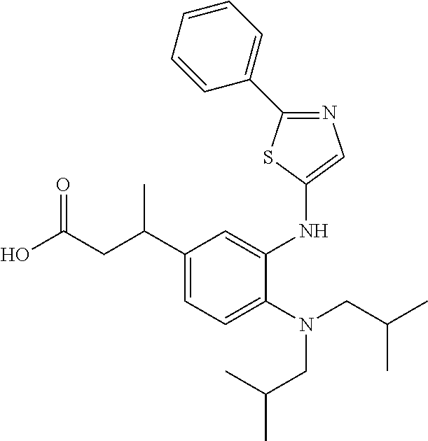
C1(C(CC(O)=O)C)=CC=C(N(CC(C)C)CC(C)C)C(NC2=CN=C(C3=CC=CC=C3)S2)=C1
